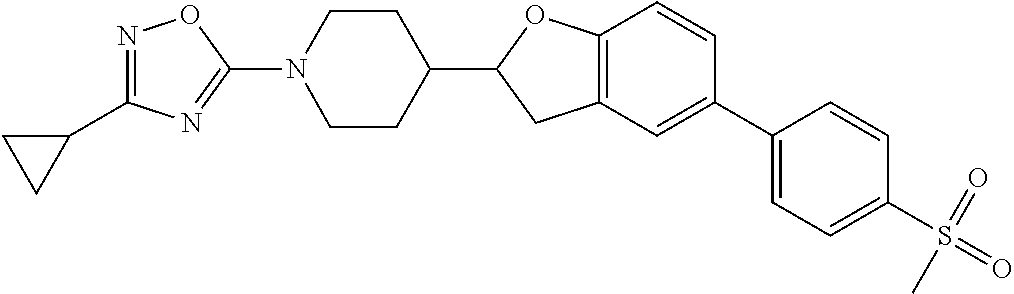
C1(N2CCC(C3CC4=C(O3)C=CC(C3=CC=C(S(=O)(=O)C)C=C3)=C4)CC2)=NC(C2CC2)=NO1
